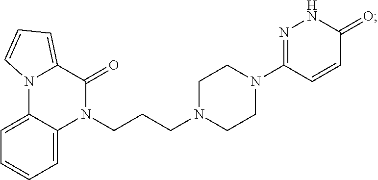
N1(CCCN2CCN(C3=NNC(=O)C=C3)CC2)C(=O)C2=CC=CN2C2=CC=CC=C12
